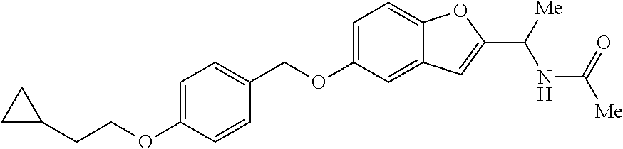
C1=C(OCCC2CC2)C=CC(COC2=CC=C3C(=C2)C=C(C([Me])NC([Me])=O)O3)=C1
